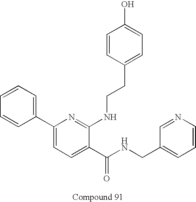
C1=CC(C2=CC=C(C(NCC3=CC=CN=C3)=O)C(NCCC3=CC=C(O)C=C3)=N2)=CC=C1
